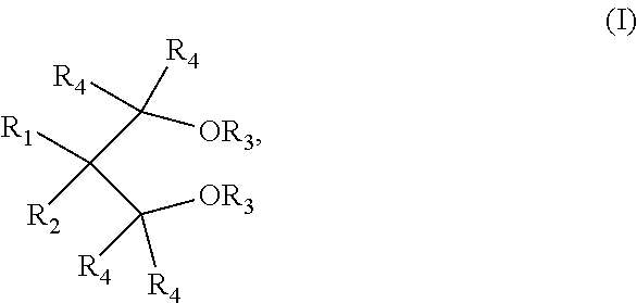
C([OR3])([R4])([R4])C([R1])(C([OR3])([R4])[R4])[R2]
